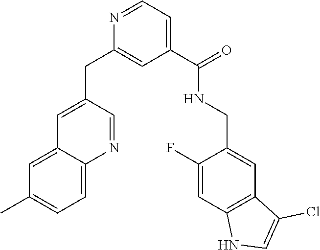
C1(C(NCC2=CC3=C(C=C2F)NC=C3Cl)=O)=CC=NC(CC2=CC3=CC(C)=CC=C3N=C2)=C1
